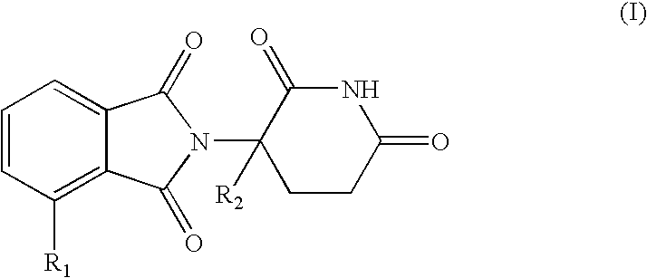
C1CC(=O)NC(=O)C1([R2])N1C(=O)C2=C([R1])C=CC=C2C1=O
